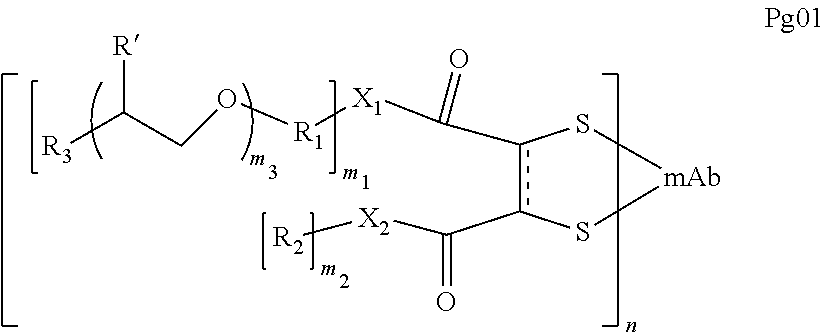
C(c1c(C([X2][R2])=O)S[mAb]S1)([X1][R1]OCC([R3])[R])=O
